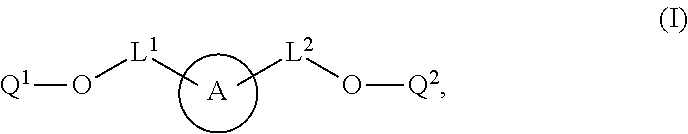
[A].C[L2]O[Q2].C[L1]O[Q1]
